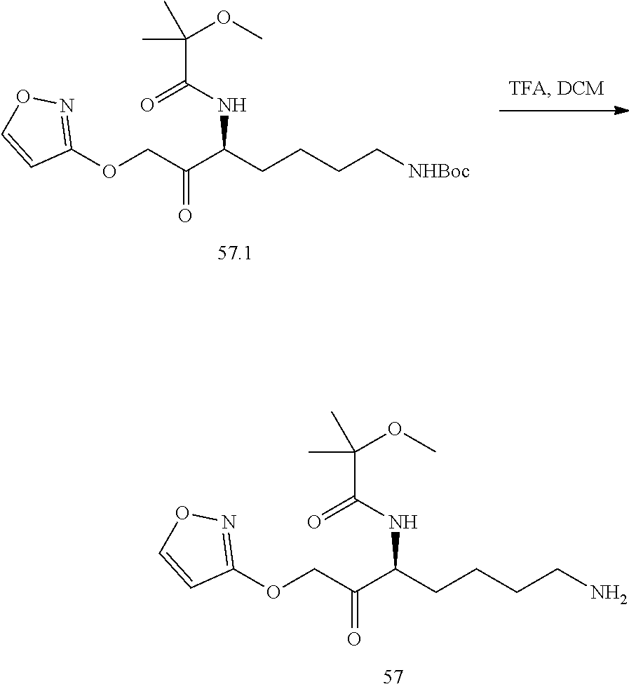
C(C(NC(C(COC1=NOC=C1)=O)CCCCN)=O)(C)(C)OC.C(C(NC(C(COC1=NOC=C1)=O)CCCC[NHBoc])=O)(C)(C)OC
